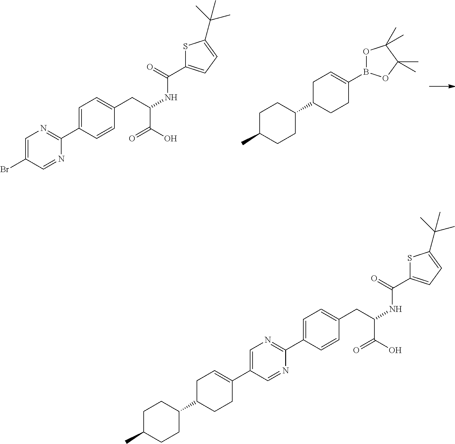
C1(Br)=CN=C(C2=CC=C(CC(NC(C3=CC=C(C(C)(C)C)S3)=O)C(O)=O)C=C2)N=C1.C1(C2CCC(B3OC(C)(C)C(C)(C)O3)=CC2)CCC(C)CC1.C1(C2CCC(C3=CN=C(C4=CC=C(CC(NC(C5=CC=C(C(C)(C)C)S5)=O)C(O)=O)C=C4)N=C3)=CC2)CCC(C)CC1
